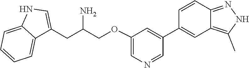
C1=CC2=NNC(C)=C2C=C1C1=CC(OCC(CC2=CNC3=CC=CC=C23)N)=CN=C1
